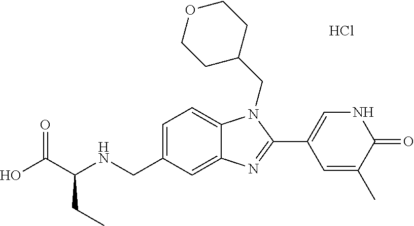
OC(C(NCC1=CC=C2C(=C1)N=C(C1=CNC(=O)C(C)=C1)N2CC1CCOCC1)CC)=O.Cl
